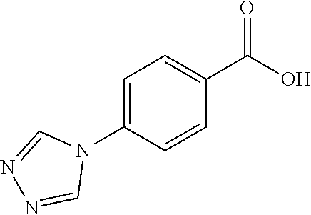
OC(=O)C1=CC=C(N2C=NN=C2)C=C1
